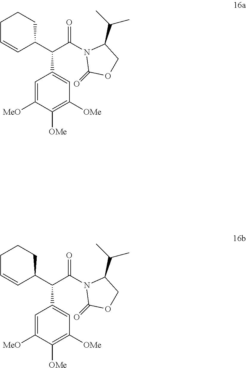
C1=C([MeO])C([OMe])=C([OMe])C=C1C(C(N1C(=O)OCC1C(C)C)=O)C1C=CCCC1.C1=C([MeO])C([OMe])=C([OMe])C=C1C(C(N1C(=O)OCC1C(C)C)=O)C1C=CCCC1
